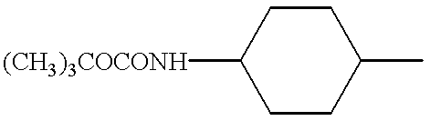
C1C([(CH3)3COCONH])CCC(C)C1
